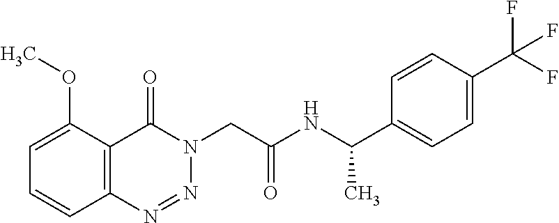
C1=C(OC)C2=C(C=C1)N=NN(CC(NC(C1=CC=C(C(F)(F)F)C=C1)C)=O)C2=O
